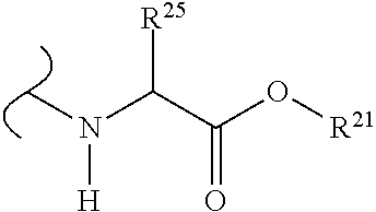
C(C(O[R21])=O)(N(C)[H])[R25]
